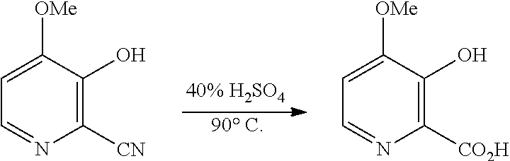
[90 C].C1([CN])=C(O)C([OMe])=CC=N1.C1([CO2H])=C(O)C([OMe])=CC=N1
